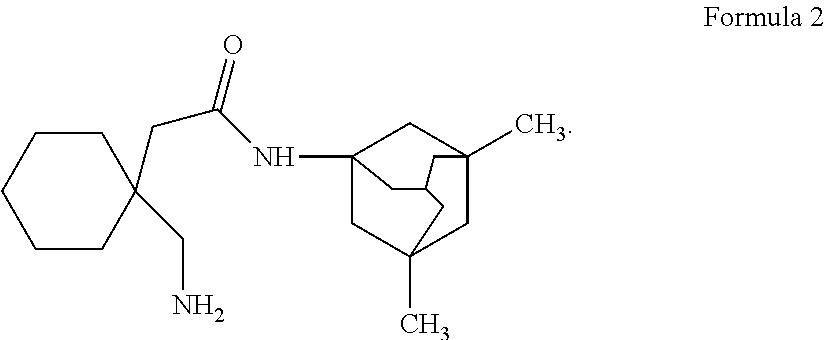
C12(NC(CC3(CN)CCCCC3)=O)CC3(C)CC(C)(C1)CC(C2)C3
